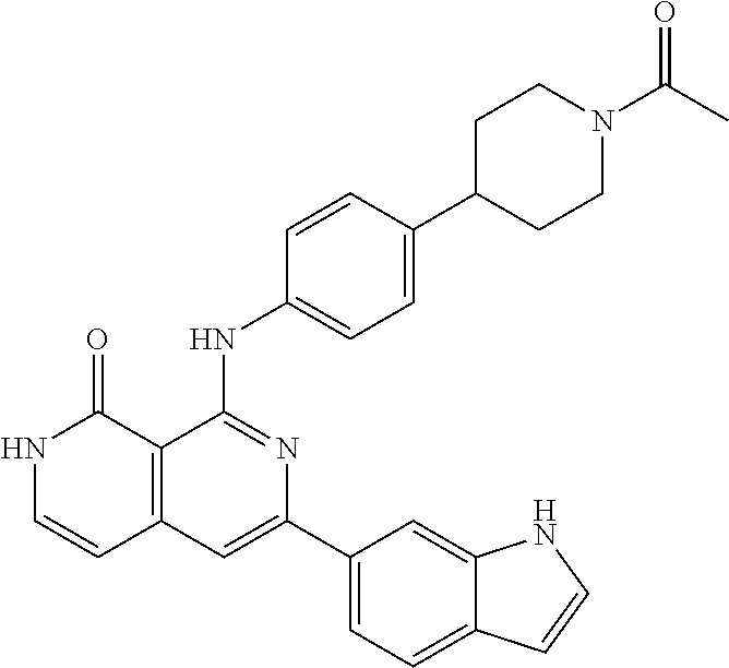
C1=CC(NC2=NC(C3=CC=C4C(=C3)NC=C4)=CC3=C2C(=O)NC=C3)=CC=C1C1CCN(C(=O)C)CC1
